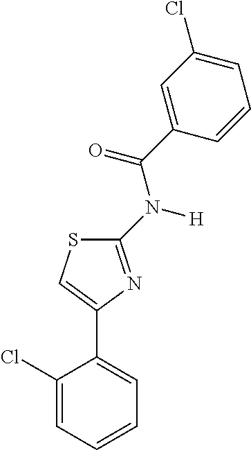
C1(Cl)=CC=CC=C1C1=CSC(N([H])C(C2=CC(Cl)=CC=C2)=O)=N1
